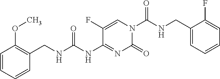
C1(=O)N(C(=O)NCC2=CC=CC=C2F)C=C(F)C(NC(=O)NCC2=C(OC)C=CC=C2)=N1
